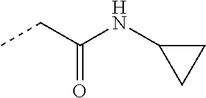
CCC(NC1CC1)=O
